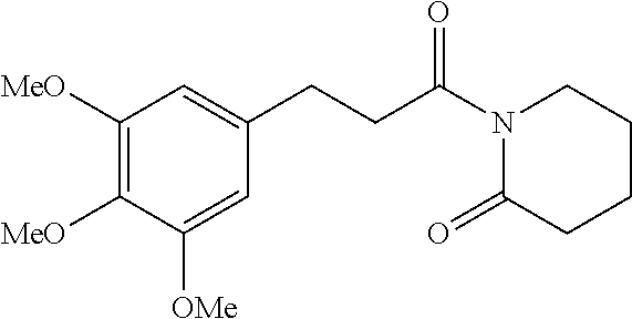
C1([MeO])=C([MeO])C([OMe])=CC(CCC(N2C(=O)CCCC2)=O)=C1
